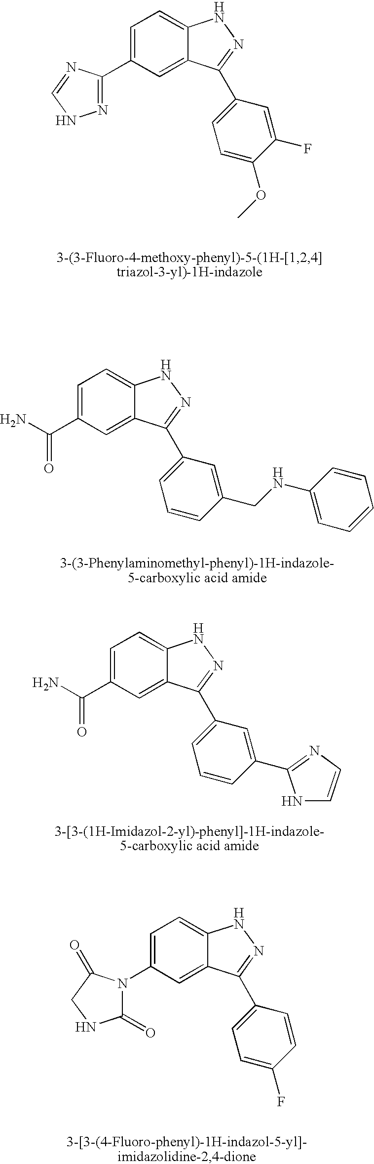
C1=C(C2=NNC=N2)C=C2C(=C1)NN=C2C1=CC=C(OC)C(F)=C1.C1=C(C(N)=O)C=C2C(=C1)NN=C2C1=CC=CC(CNC2=CC=CC=C2)=C1.C1=C(C(N)=O)C=C2C(=C1)NN=C2C1=CC=CC(C2=NC=CN2)=C1.C1=C(N2C(=O)NCC2=O)C=C2C(=C1)NN=C2C1=CC=C(F)C=C1
